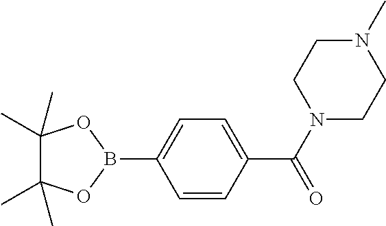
C1=CC(C(N2CCN(C)CC2)=O)=CC=C1B1OC(C)(C)C(C)(C)O1
